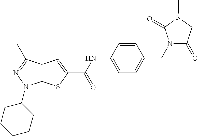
C12=C(C(C)=NN1C1CCCCC1)C=C(C(NC1=CC=C(CN3C(=O)CN(C)C3=O)C=C1)=O)S2
